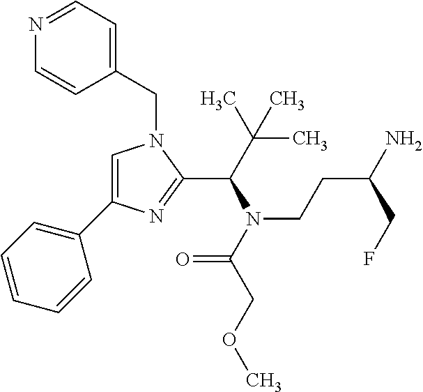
C1=C(C2=CC=CC=C2)N=C(C(N(CCC(CF)N)C(=O)COC)C(C)(C)C)N1CC1=CC=NC=C1
